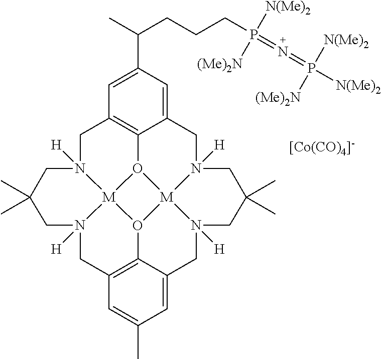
C1N2([H])[M]34O5C6=C1C=C(C(C)CCCP(=N=P([N(Me)2])([N(Me)2])[(Me)2N])([(Me)2N])[N(Me)2])C=C6CN1([H])[M]56O3C3=C(CN4([H])CC(C)(C)C2)C=C(C)C=C3CN6([H])CC(C)(C)C1.[[Co(CO)4]-]
